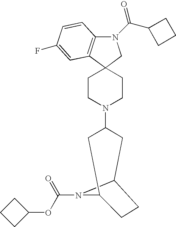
C1CN(C2CC3CCC(C2)N3C(OC2CCC2)=O)CCC12C1=C(N(C(C3CCC3)=O)C2)C=CC(F)=C1
